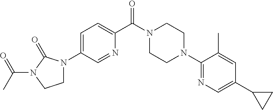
C1=C(N2CCN(C(C)=O)C2=O)C=NC(C(N2CCN(C3=NC=C(C4CC4)C=C3C)CC2)=O)=C1
